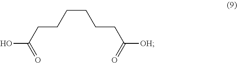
OC(=O)CCCCCCC(=O)[OH]
